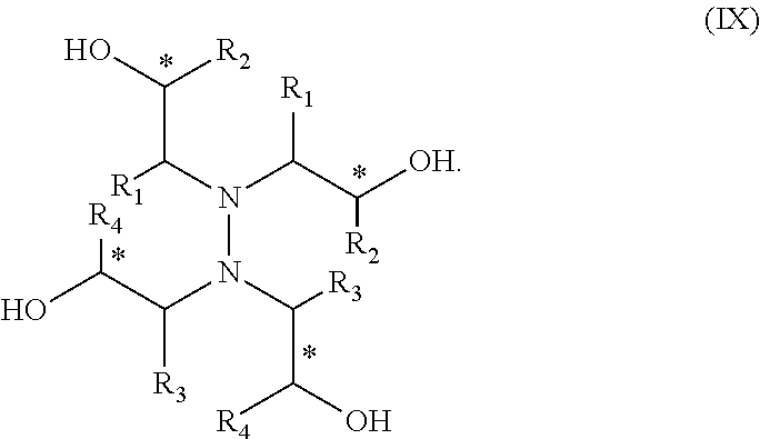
[R1]C(N(C(C([OH])[R2])[R1])N(C(C(O)[R4])[R3])C(C(O)[R4])[R3])C(O)[R2]
